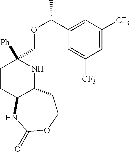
C1=C([CF3])C=C(C(OCC2([Ph])CCC3C(N2)CCOC(=O)N3)C)C=C1[CF3]
